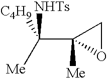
[Me]C(C1([Me])OC1)([NHTs])[C4H9]
